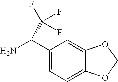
C1(C(N)C(F)(F)F)=CC=C2C(=C1)OCO2
